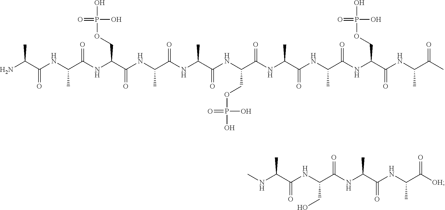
CC(C(NC(C(NC(COP(O)(O)=O)C(=O)NC(C)C(=O)NC(C)C(=O)NC(C(NC(C(NC(C(NC(C(NC(C(C)=O)C)=O)COP(O)(O)=O)=O)C)=O)C)=O)COP(O)(O)=O)=O)C)=O)N.C(C)(C(=O)NC(C(NC(C(NC(C([OH])=O)C)=O)C)=O)CO)NC
